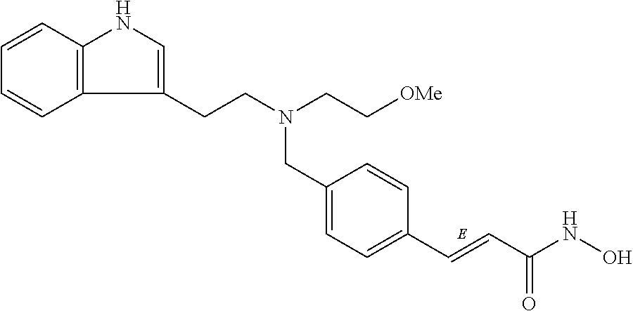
C1=C(CN(CCC2=CNC3=C2C=CC=C3)CC[OMe])C=CC(C=CC(NO)=O)=C1
